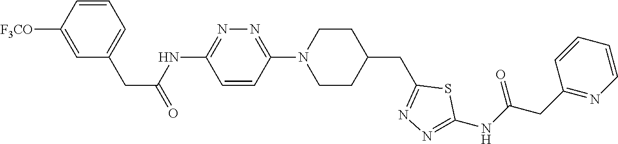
C1=C([F3CO])C=CC=C1CC(=O)NC1=NN=C(N2CCC(CC3=NN=C(NC(CC4=NC=CC=C4)=O)S3)CC2)C=C1
